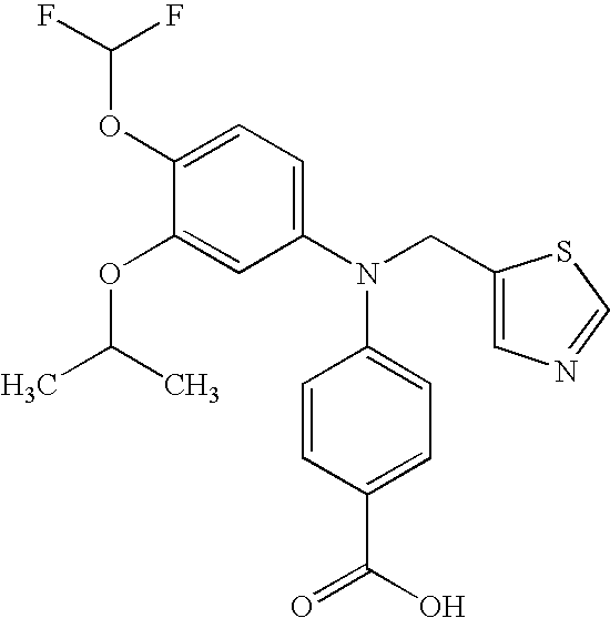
C1(OC(F)F)=CC=C(N(CC2=CN=CS2)C2=CC=C(C(=O)O)C=C2)C=C1OC(C)C
